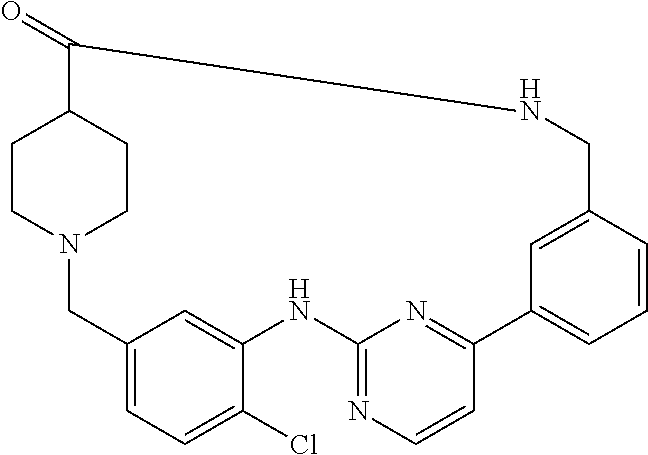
C1CN2CCC1C(=O)NCC1=CC(=CC=C1)C1=NC(=NC=C1)NC1=CC(=CC=C1Cl)C2
